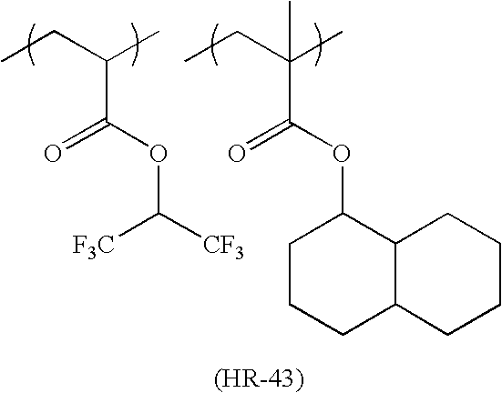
CCC(C)C(OC([CF3])[CF3])=O.CCC(C)(C(OC1CCCC2C1CCCC2)=O)C
